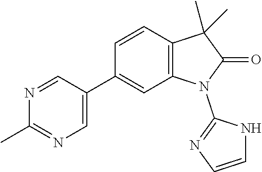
C1(C)=NC=C(C2=CC3=C(C=C2)C(C)(C)C(=O)N3C2=NC=CN2)C=N1
